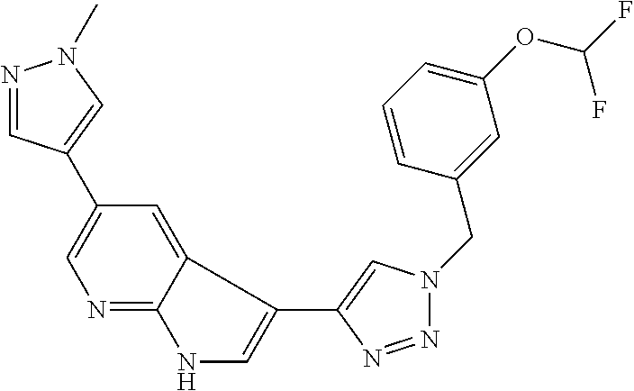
N1=C2C(=CC(C3=CN(C)N=C3)=C1)C(C1=CN(CC3=CC(OC(F)F)=CC=C3)N=N1)=CN2
